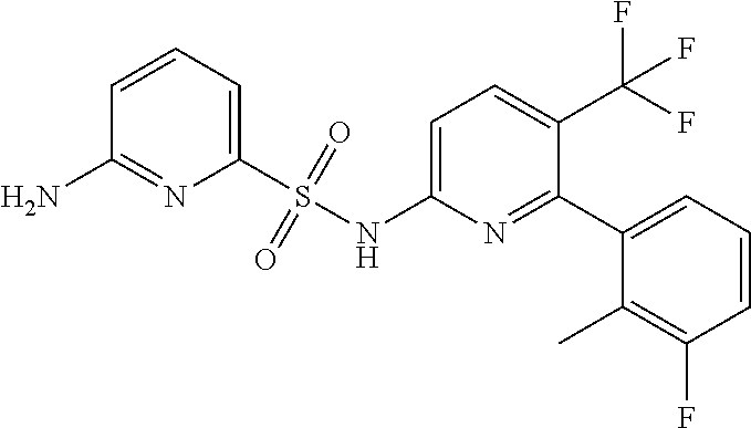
C1=C(NS(C2=CC=CC(N)=N2)(=O)=O)N=C(C2=CC=CC(F)=C2C)C(C(F)(F)F)=C1
